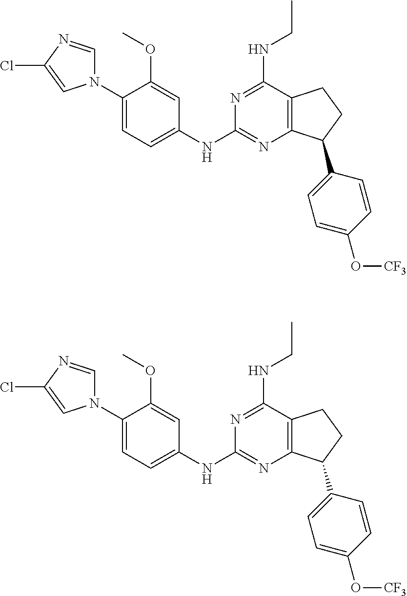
C1(N2C=NC(Cl)=C2)=CC=C(NC2=NC3=C(C(NCC)=N2)CCC3C2=CC=C(O[CF3])C=C2)C=C1OC.C1(N2C=NC(Cl)=C2)=CC=C(NC2=NC3=C(C(NCC)=N2)CCC3C2=CC=C(O[CF3])C=C2)C=C1OC
